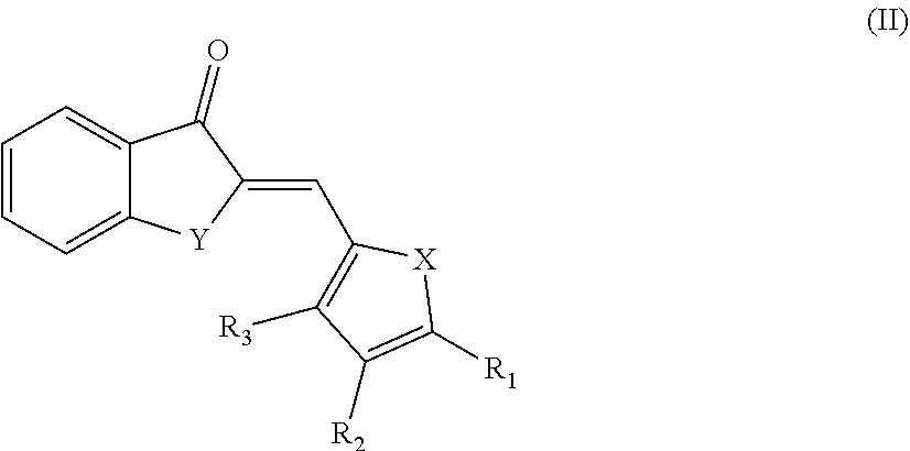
C1=CC=C2C(=C1)C(=O)C(=CC1=C([R3])C([R2])=C([R1])[X]1)[Y]2
